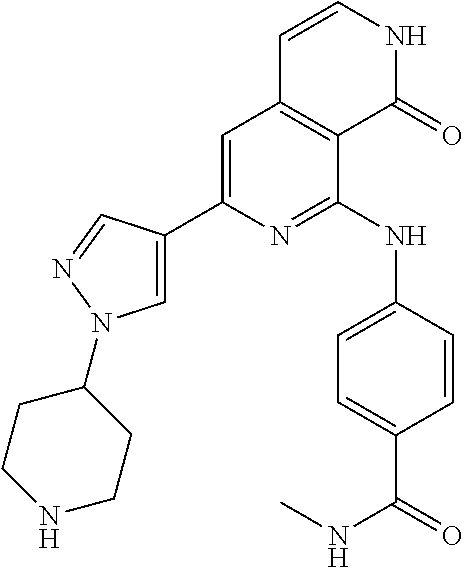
C1=C(C2=CN(C3CCNCC3)N=C2)N=C(NC2=CC=C(C(NC)=O)C=C2)C2=C1C=CNC2=O
